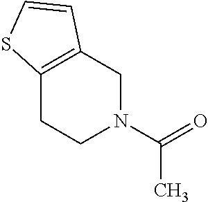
C12=C(CN(C(C)=O)CC1)C=CS2
